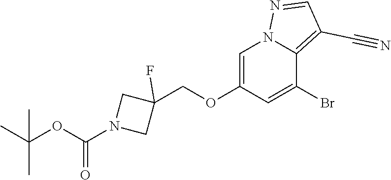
C1=C(OCC2(F)CN(C(OC(C)(C)C)=O)C2)C=C(Br)C2=C(C#N)C=NN12
